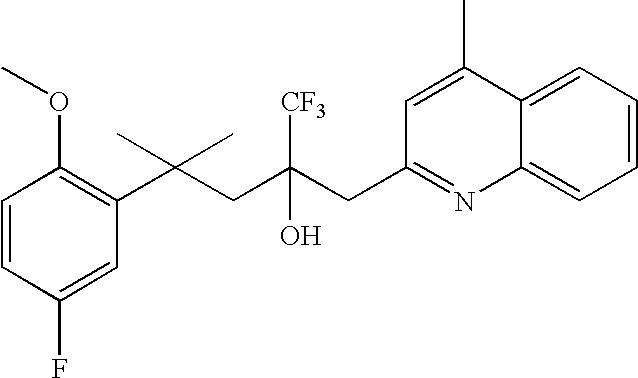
C1(F)=CC(C(CC(CC2=NC3=CC=CC=C3C(C)=C2)([CF3])O)(C)C)=C(OC)C=C1
